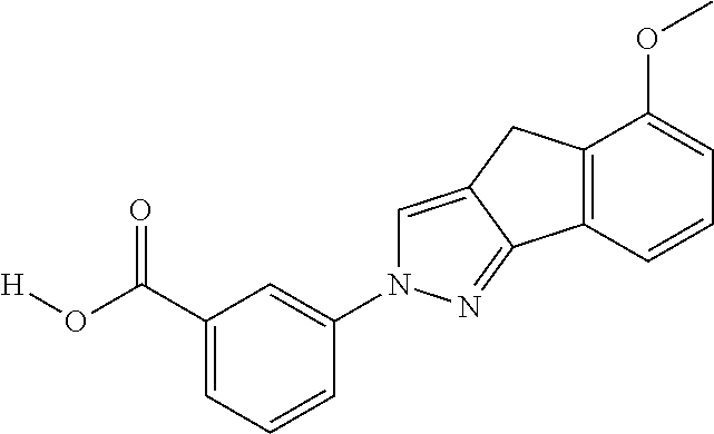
C1(N2C=C3C(=N2)C2=C(C3)C(OC)=CC=C2)=CC(C(O[H])=O)=CC=C1
